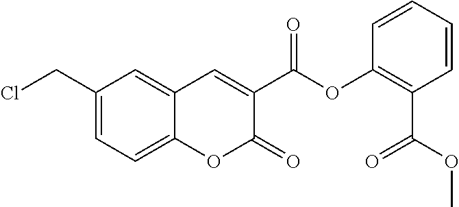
C1(CCl)=CC=C2C(=C1)C=C(C(OC1=C(C(=O)OC)C=CC=C1)=O)C(=O)O2
